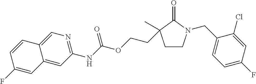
C1=C2C(=CC(NC(OCCC3(C)CCN(CC4=CC=C(F)C=C4Cl)C3=O)=O)=N1)C=C(F)C=C2
